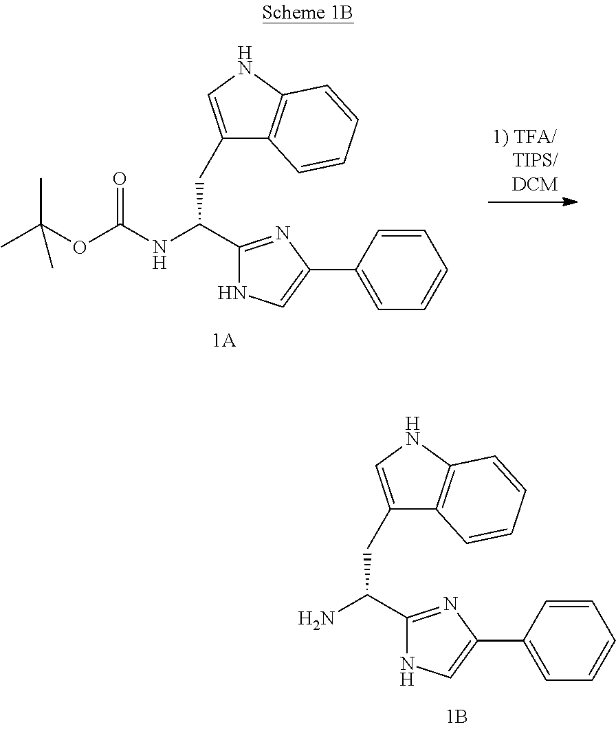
CC(OC(NC(C1=NC(C2=CC=CC=C2)=CN1)CC1=CNC2=C1C=CC=C2)=O)(C)C.NC(C1=NC(C2=CC=CC=C2)=CN1)CC1=CNC2=C1C=CC=C2
